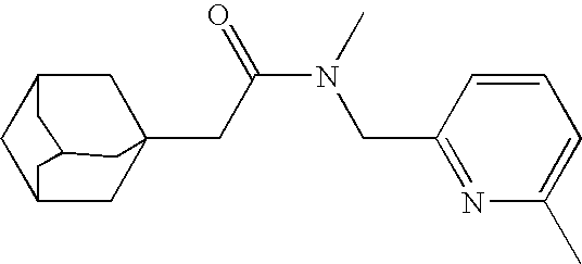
C12CC3(CC(N(C)CC4=NC(C)=CC=C4)=O)CC(C1)CC(C2)C3
